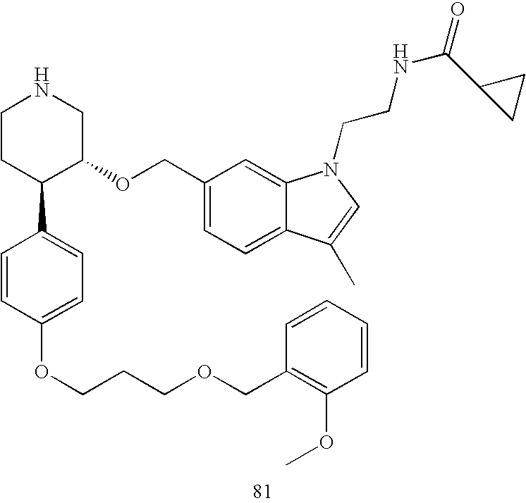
C1CC(C2=CC=C(OCCCOCC3=C(OC)C=CC=C3)C=C2)C(OCC2=CC=C3C(=C2)N(CCNC(=O)C2CC2)C=C3C)CN1
